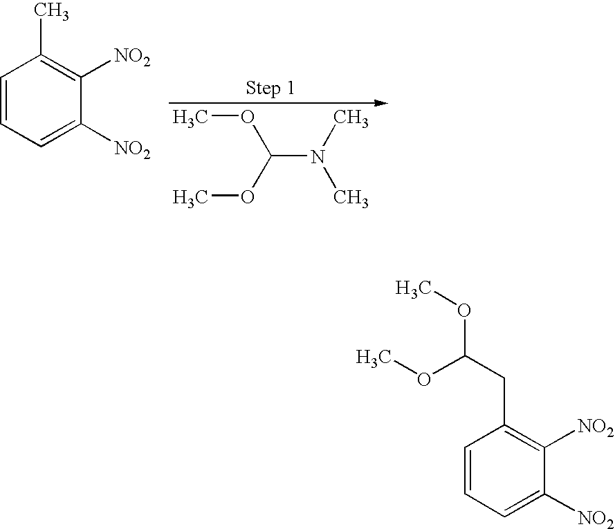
C(N(C)C)(OC)OC.C1=CC=C([NO2])C([NO2])=C1C.C1=CC=C([NO2])C([NO2])=C1CC(OC)OC
